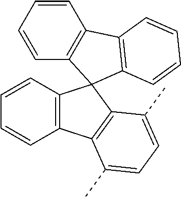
C1=CC=CC2=C1C1(C3=C2C(C)=CC=C3C)C2=C(C=CC=C2)C2=C1C=CC=C2
